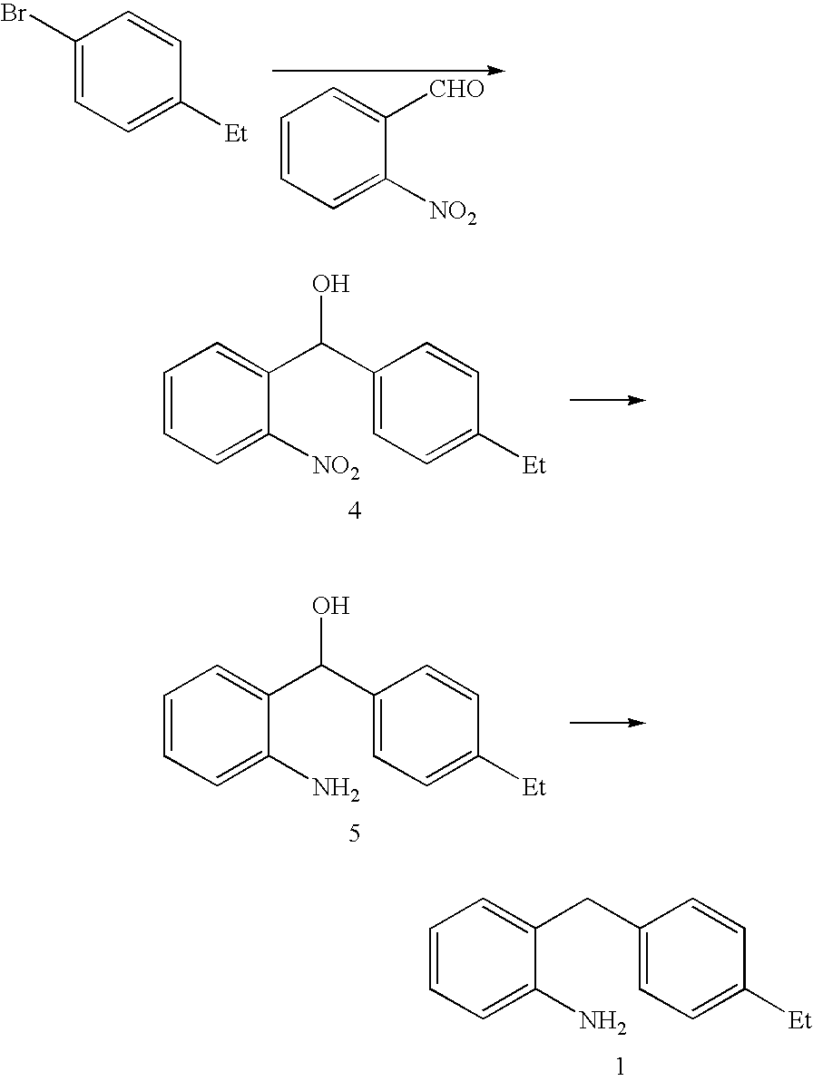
C1=CC=C([NO2])C([CHO])=C1.C1(Br)=CC=C([Et])C=C1.C1=CC=C([NO2])C(C(C2=CC=C([Et])C=C2)O)=C1.C1=CC=C(N)C(C(C2=CC=C([Et])C=C2)O)=C1.C1=CC=C(N)C(CC2=CC=C([Et])C=C2)=C1
